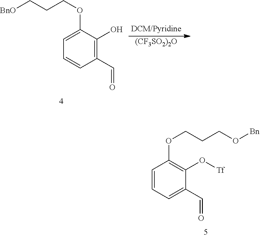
C1=CC=C(C=O)C(O[Tf])=C1OCCCO[Bn].C1=C(OCCC[BnO])C(O)=C(C=O)C=C1.[(CF3SO2)2O]
